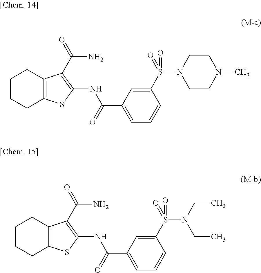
C1CCC2=C(C1)C(C(=O)N)=C(NC(C1=CC=CC(S(=O)(N3CCN(C)CC3)=O)=C1)=O)S2.C1CCC2=C(C1)C(C(=O)N)=C(NC(C1=CC=CC(S(=O)(N(CC)CC)=O)=C1)=O)S2
